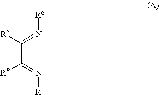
C(=N[R6])([R5])C(=N[RA])[RB]
